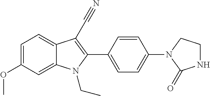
C1=C(OC)C=C2C(=C1)C(C#N)=C(C1=CC=C(N3C(=O)NCC3)C=C1)N2CC
